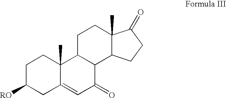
C1C2=CC(=O)C3C(C2(C)CCC1[RO])CCC1(C)C3CCC1=O
